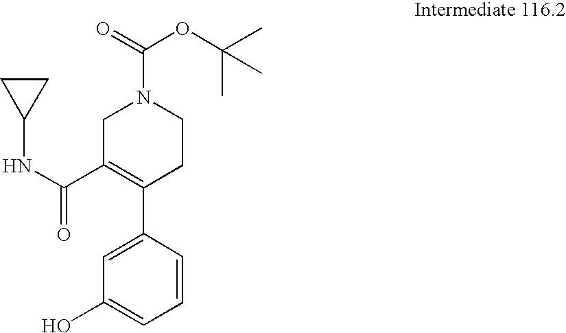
C1=C(C2=C(C(NC3CC3)=O)CN(C(OC(C)(C)C)=O)CC2)C=CC=C1O
